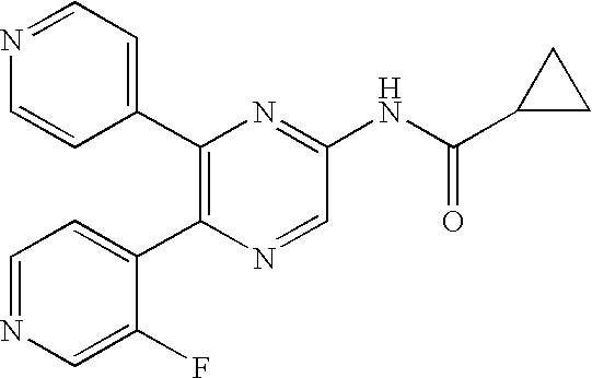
C1(C2=C(C3=CC=NC=C3F)N=CC(NC(C3CC3)=O)=N2)=CC=NC=C1
